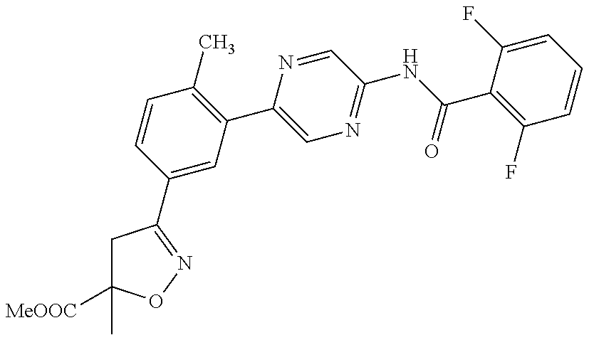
C1C([MeOOC])(C)ON=C1C1=CC(C2=CN=C(NC(C3=C(F)C=CC=C3F)=O)C=N2)=C(C)C=C1
